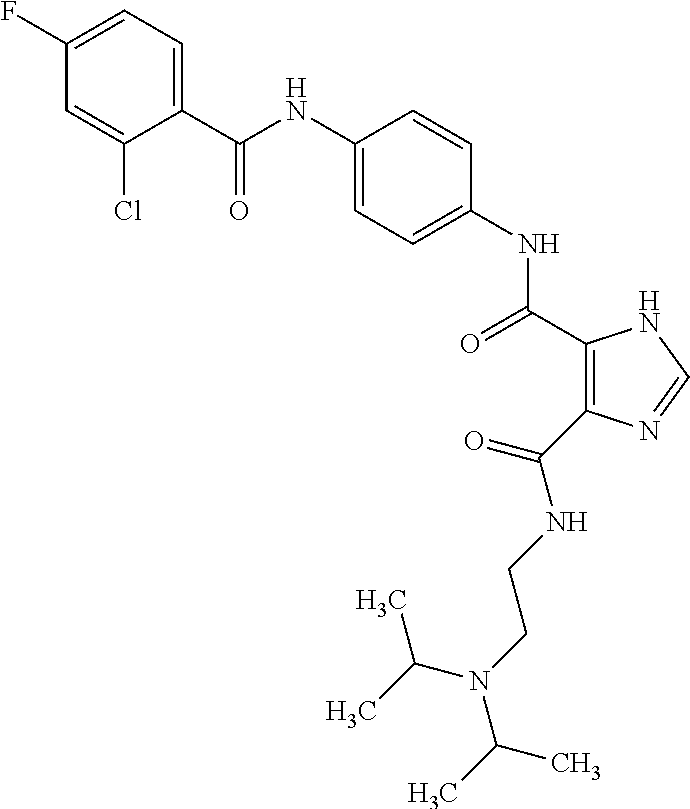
C(NC1=CC=C(NC(=O)C2=C(C(NCCN(C(C)C)C(C)C)=O)N=CN2)C=C1)(=O)C1=CC=C(F)C=C1Cl
